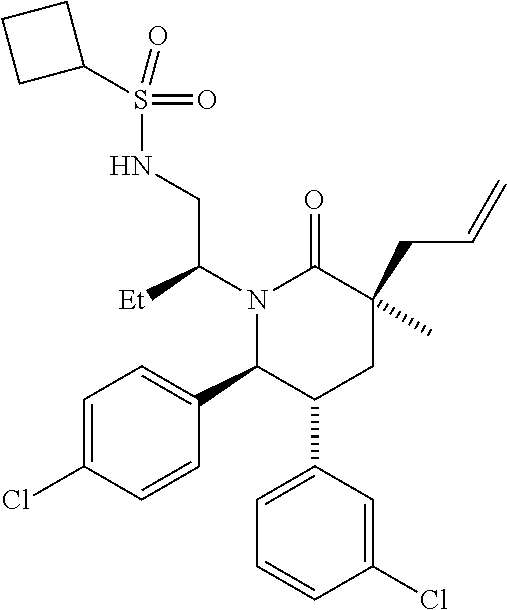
C1=C(Cl)C=CC(C2C(C3=CC=CC(Cl)=C3)CC(CC=C)(C)C(=O)N2C(CNS(=O)(=O)C2CCC2)[Et])=C1
